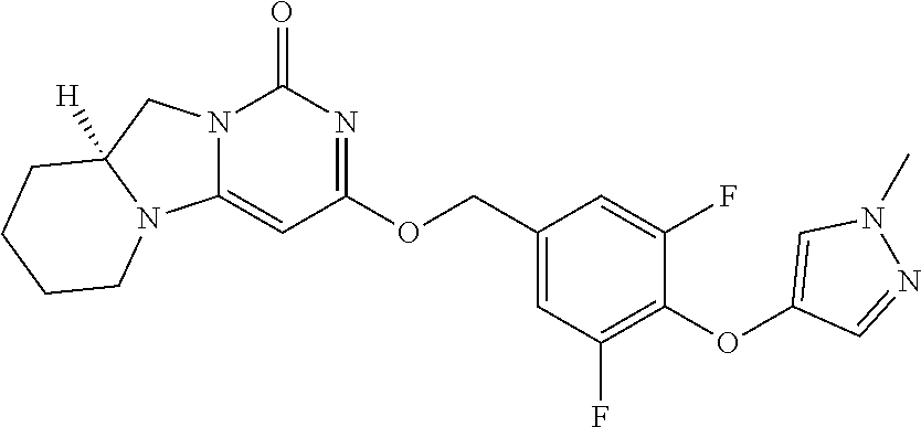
N12C(=CC(OCC3=CC(F)=C(OC4=CN(C)N=C4)C(F)=C3)=NC1=O)N1C([H])(C2)CCCC1
